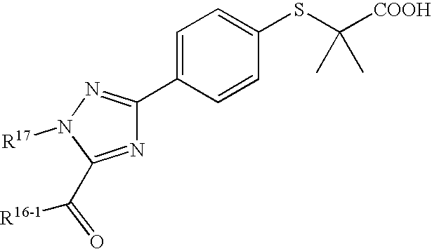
[R17]N1N=C(C2=CC=C(SC([COOH])(C)C)C=C2)N=C1C([R16-1])=O
